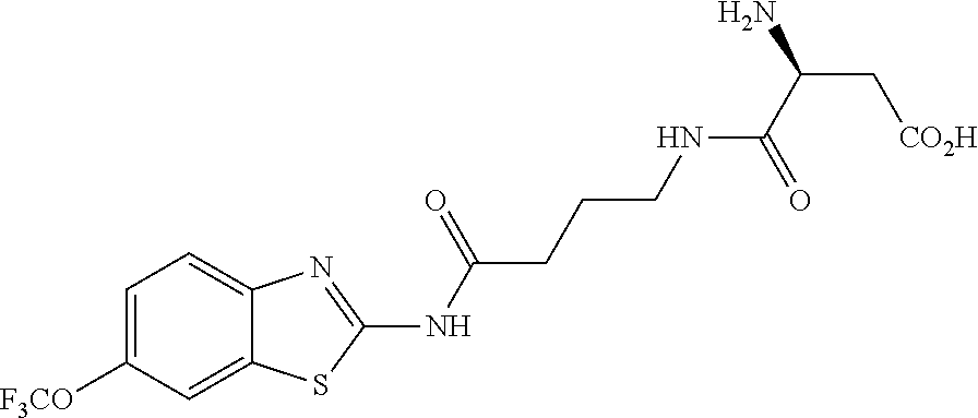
C1=C([F3CO])C=C2C(=C1)N=C(NC(CCCNC(C(N)C[CO2H])=O)=O)S2
